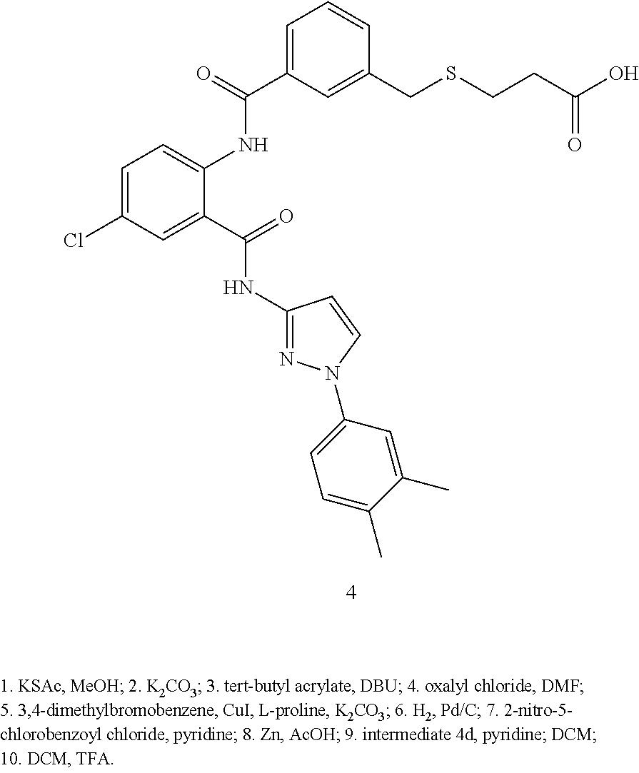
C1(NC(C2=CC=CC(CSCCC(O)=O)=C2)=O)=CC=C(Cl)C=C1C(=O)NC1=NN(C2=CC=C(C)C(C)=C2)C=C1
